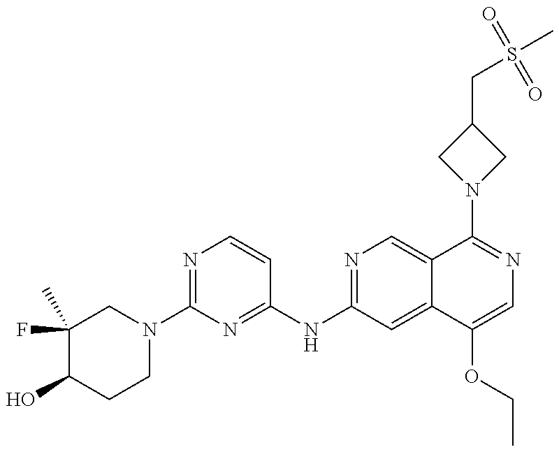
C1(F)(C)C(O)CCN(C2=NC=CC(NC3=NC=C4C(=C3)C(OCC)=CN=C4N3CC(CS(C)(=O)=O)C3)=N2)C1
